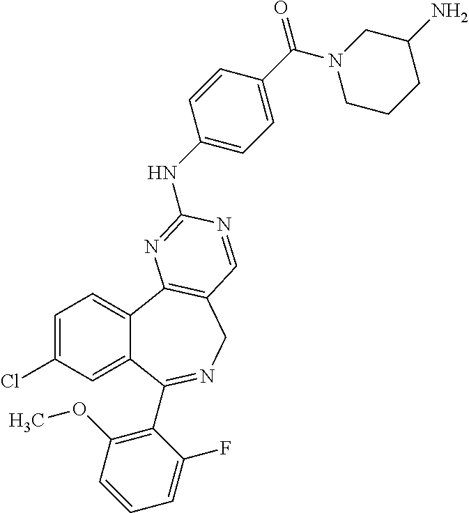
C1=C(Cl)C=C2C(=C1)C1=C(CN=C2C2=C(OC)C=CC=C2F)C=NC(NC2=CC=C(C(N3CC(N)CCC3)=O)C=C2)=N1
